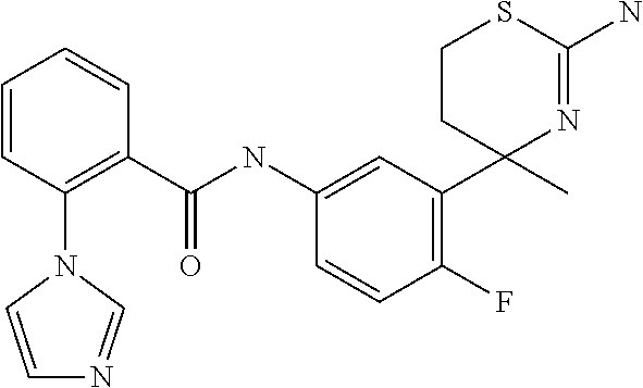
C(NC1=CC(C2(C)N=C(N)SCC2)=C(F)C=C1)(=O)C1=C(N2C=CN=C2)C=CC=C1
